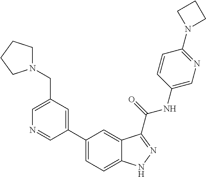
C1(CN2CCCC2)=CN=CC(C2=CC=C3C(=C2)C(C(NC2=CN=C(N4CCC4)C=C2)=O)=NN3)=C1
